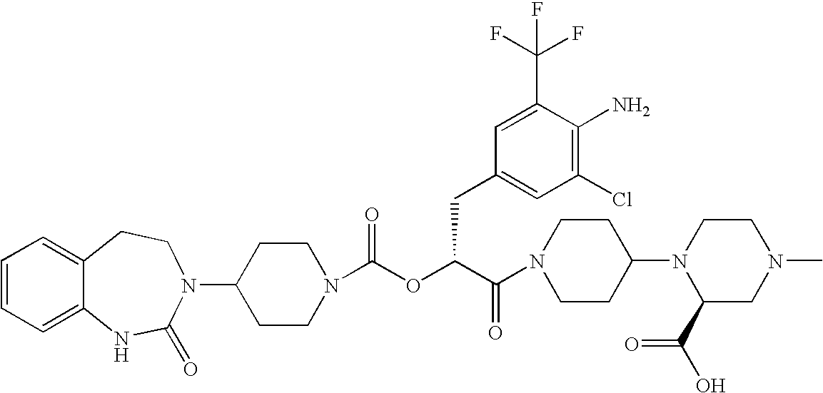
C12=CC=CC=C1NC(=O)N(C1CCN(C(OC(C(=O)N3CCC(N4C(C(O)=O)CN(C)CC4)CC3)CC3=CC(Cl)=C(N)C(C(F)(F)F)=C3)=O)CC1)CC2
